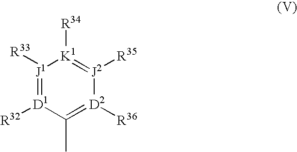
[J1]1([R33])=[D1]([R32])C(C)=[D2]([R36])[J2]([R35])=[K1]1[R34]
